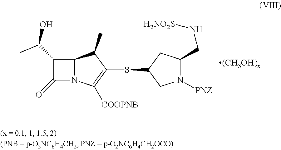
C1(C(C)O)C(=O)N2C1C(C)C(SC1CC(CN[H2NO2S])N([PNZ])C1)=C2[COOPNB]
